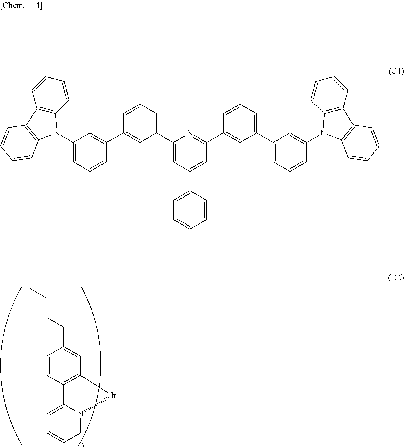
C1=CC2=C(C=C1CCCC)[Ir]N1=CC=CC=C21.C1(N2C3=C(C=CC=C3)C3=C2C=CC=C3)=CC=CC(C2=CC(C3=CC(C4=CC=CC=C4)=CC(C4=CC(C5=CC=CC(N6C7=C(C=CC=C7)C7=C6C=CC=C7)=C5)=CC=C4)=N3)=CC=C2)=C1
